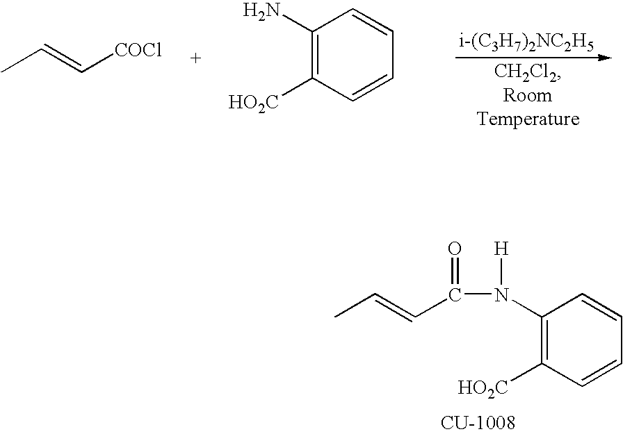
C1(N(C(C=CC)=O)[H])=C([HO2C])C=CC=C1.CC=C[COCl].C1(N)=C([HO2C])C=CC=C1
